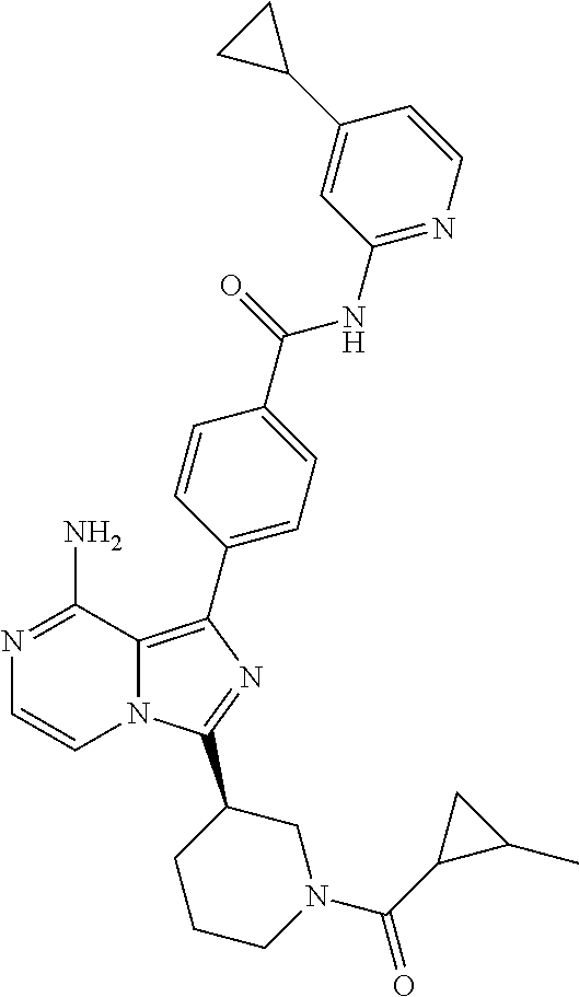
N1=C(N)C2=C(C3=CC=C(C(=O)NC4=NC=CC(C5CC5)=C4)C=C3)N=C(C3CCCN(C(=O)C4C(C)C4)C3)N2C=C1
